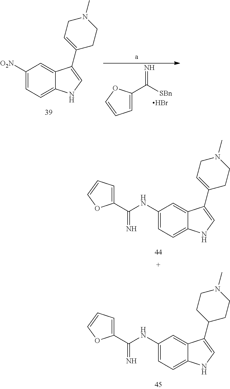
C1(NC(C2=CC=CO2)=N)=CC=C2C(=C1)C(C1CCN(C)CC1)=CN2.C1(NC(C2=CC=CO2)=N)=CC=C2C(=C1)C(C1=CCN(C)CC1)=CN2.C1([O2N])=CC=C2C(=C1)C(C1=CCN(C)CC1)=CN2.C1=C(C([SBn])=N)OC=C1.Br
